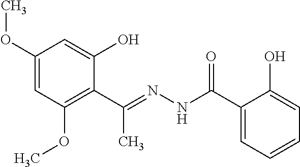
C1(OC)=CC(OC)=C(C(=NNC(C2=CC=CC=C2O)=O)C)C(O)=C1
